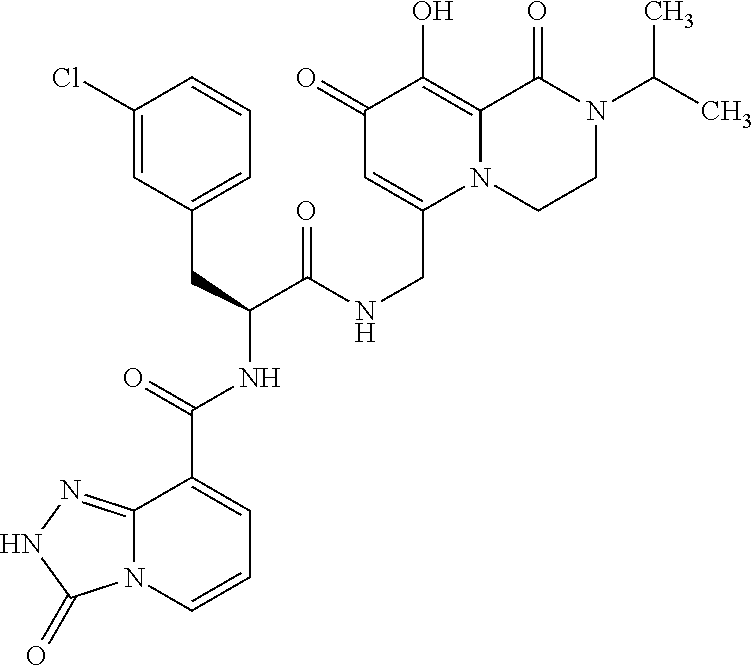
C1(=O)C=C(CNC(C(CC2=CC=CC(Cl)=C2)NC(C2=CC=CN3C2=NNC3=O)=O)=O)N2C(=C1O)C(=O)N(C(C)C)CC2
